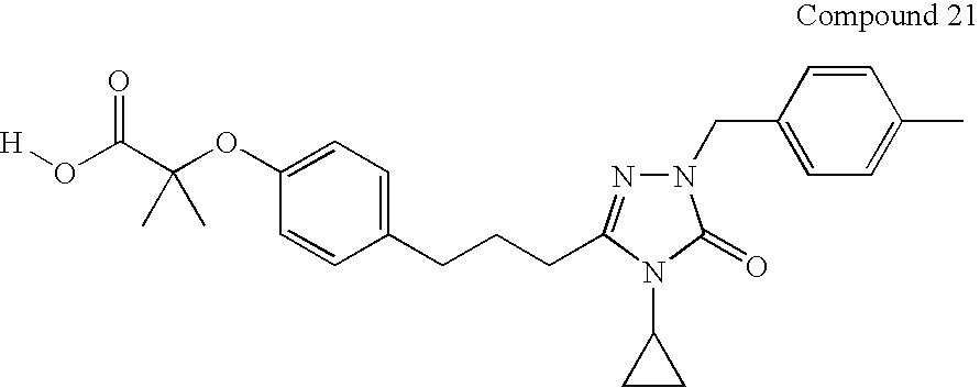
C1=CC(CN2N=C(CCCC3=CC=C(OC(C(O[H])=O)(C)C)C=C3)N(C3CC3)C2=O)=CC=C1C
